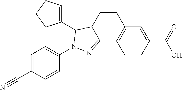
C1=CC(C(O)=O)=CC2=C1C1=NN(C3=CC=C(C#N)C=C3)C(C3=CCCC3)C1CC2
